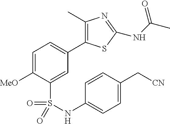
C1=C([MeO])C(S(=O)(=O)NC2=CC=C(C[CN])C=C2)=CC(C2=C(C)N=C(NC(C)=O)S2)=C1
